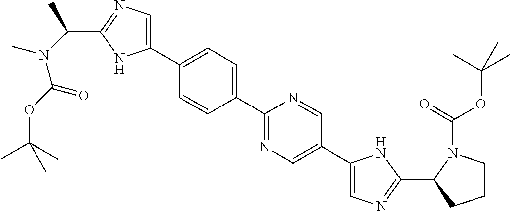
C1(C2=CC=C(C3=CN=C(C(N(C(OC(C)(C)C)=O)C)C)N3)C=C2)=NC=C(C2=CN=C(C3CCCN3C(=O)OC(C)(C)C)N2)C=N1
